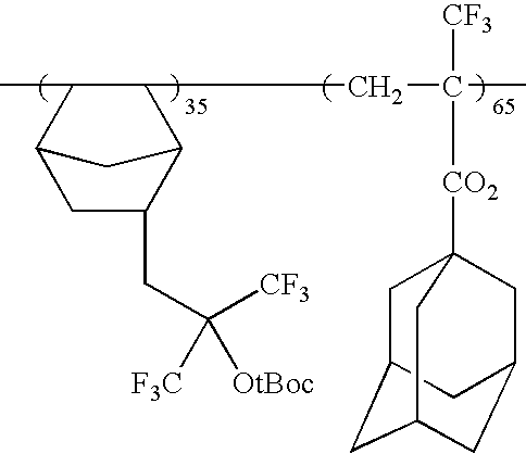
C1(CC([F3C])([CF3])[OtBoc])C2C(CCC(C)([CF3])[CO2]C34CC5CC(CC(C3)C5)C4)C(C)C(C1)C2
